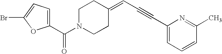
C1(C(N2CCC(=CC#CC3=CC=CC(C)=N3)CC2)=O)=CC=C(Br)O1
